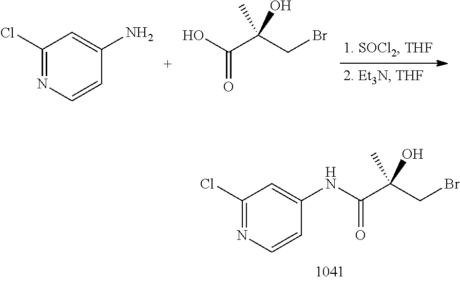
C1(Cl)=NC=CC(N)=C1.O=C(O)C(CBr)(C)O.C1(Cl)=NC=CC(NC(C(CBr)(O)C)=O)=C1
